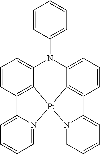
C12=C3C(=CC=C1)N(C1=CC=CC=C1)C1=CC=CC4=C1[Pt]3(N1=CC=CC=C21)N1=CC=CC=C41
